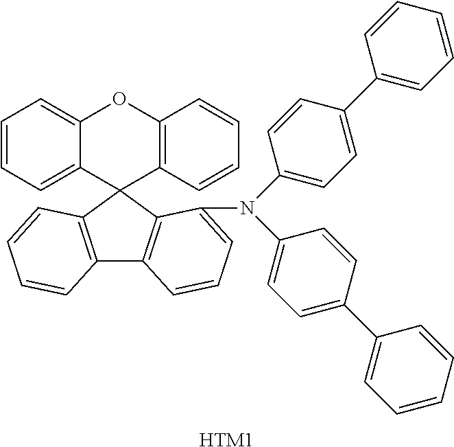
C1=CC=C2C(=C1)OC1=C(C23C2=C(C4=C3C(N(C3=CC=C(C5=CC=CC=C5)C=C3)C3=CC=C(C5=CC=CC=C5)C=C3)=CC=C4)C=CC=C2)C=CC=C1.[HTM1]
